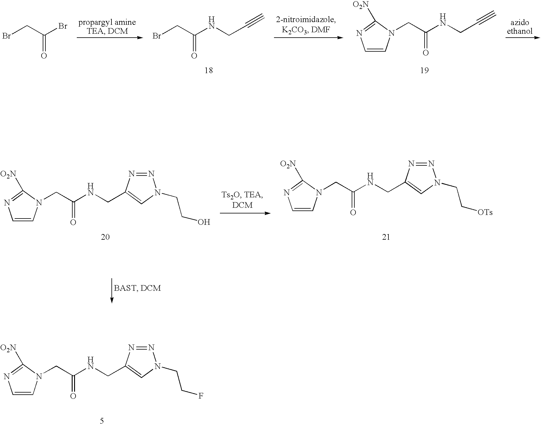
BrCC(Br)=O.BrCC(NCC#C)=O.C(C(NCC#C)=O)N1C=CN=C1[O2N].C(C(NCC1=CN(CCO)N=N1)=O)N1C=CN=C1[O2N].C(C(NCC1=CN(CC[OTs])N=N1)=O)N1C=CN=C1[O2N].C(C(NCC1=CN(CCF)N=N1)=O)N1C=CN=C1[O2N]
